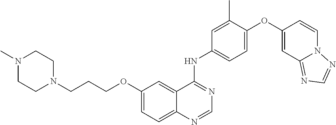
C1=C(OC2=CC3=NC=NN3C=C2)C(C)=CC(NC2=NC=NC3=CC=C(OCCCN4CCN(C)CC4)C=C23)=C1
